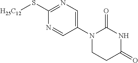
[H25C12]SC1=NC=C(N2CCC(=O)NC2=O)C=N1
